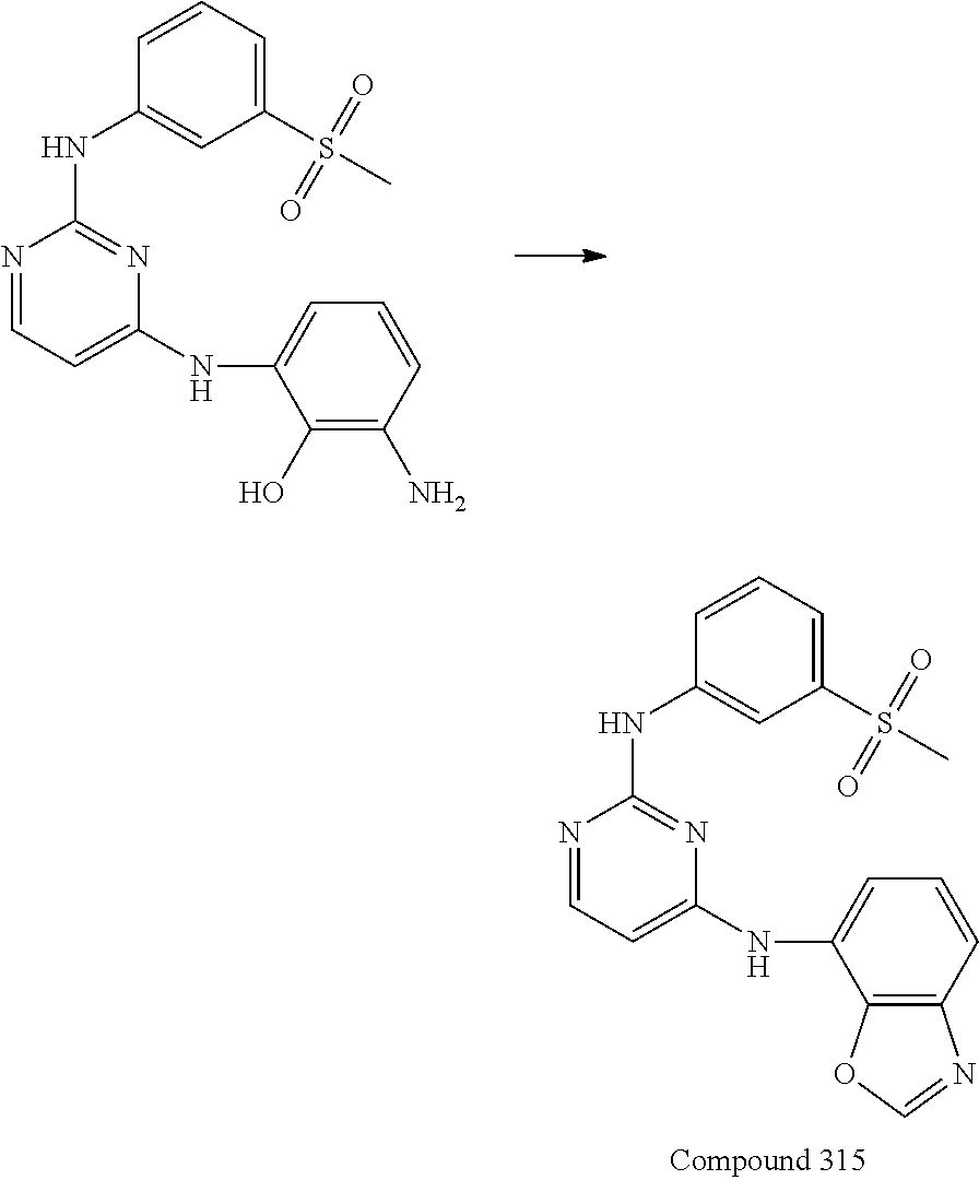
N1=CC=C(NC2=CC=CC(N)=C2O)N=C1NC1=CC(S(=O)(=O)C)=CC=C1.N1=CC=C(NC2=CC=CC3=C2OC=N3)N=C1NC1=CC(S(=O)(=O)C)=CC=C1
